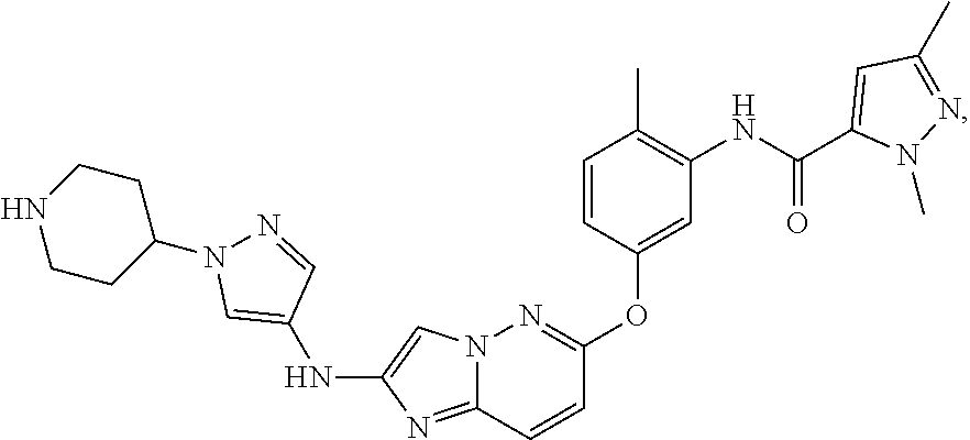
C1=CC(C)=C(NC(C2=CC(C)=NN2C)=O)C=C1OC1=NN2C(=NC(NC3=CN(C4CCNCC4)N=C3)=C2)C=C1
